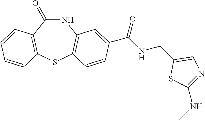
N1C(=O)C2=C(SC3=C1C=C(C(NCC1=CN=C(NC)S1)=O)C=C3)C=CC=C2
